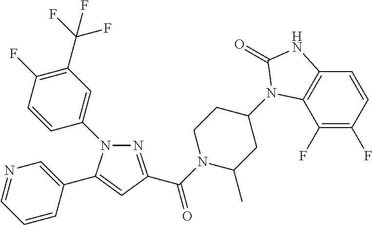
N1(C2=CC(C(F)(F)F)=C(F)C=C2)N=C(C(N2C(C)CC(N3C4=C(C=CC(F)=C4F)NC3=O)CC2)=O)C=C1C1=CN=CC=C1
